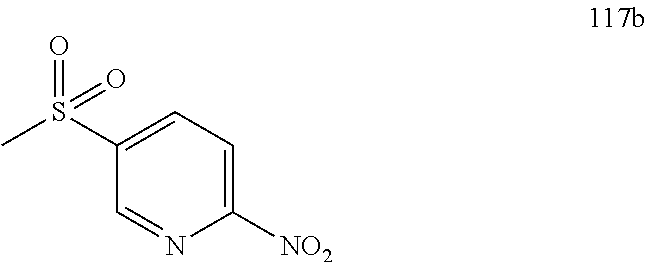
C1([NO2])=CC=C(S(C)(=O)=O)C=N1
